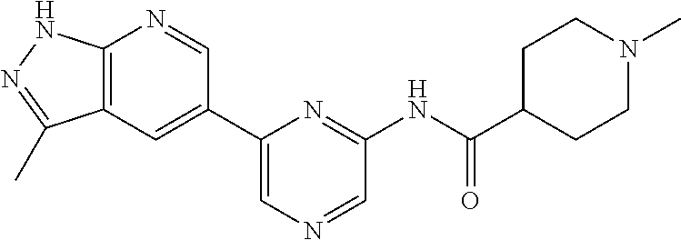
C1=C(C2=CC3=C(N=C2)NN=C3C)N=C(NC(C2CCN(C)CC2)=O)C=N1
